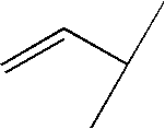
C=CC(C)C
